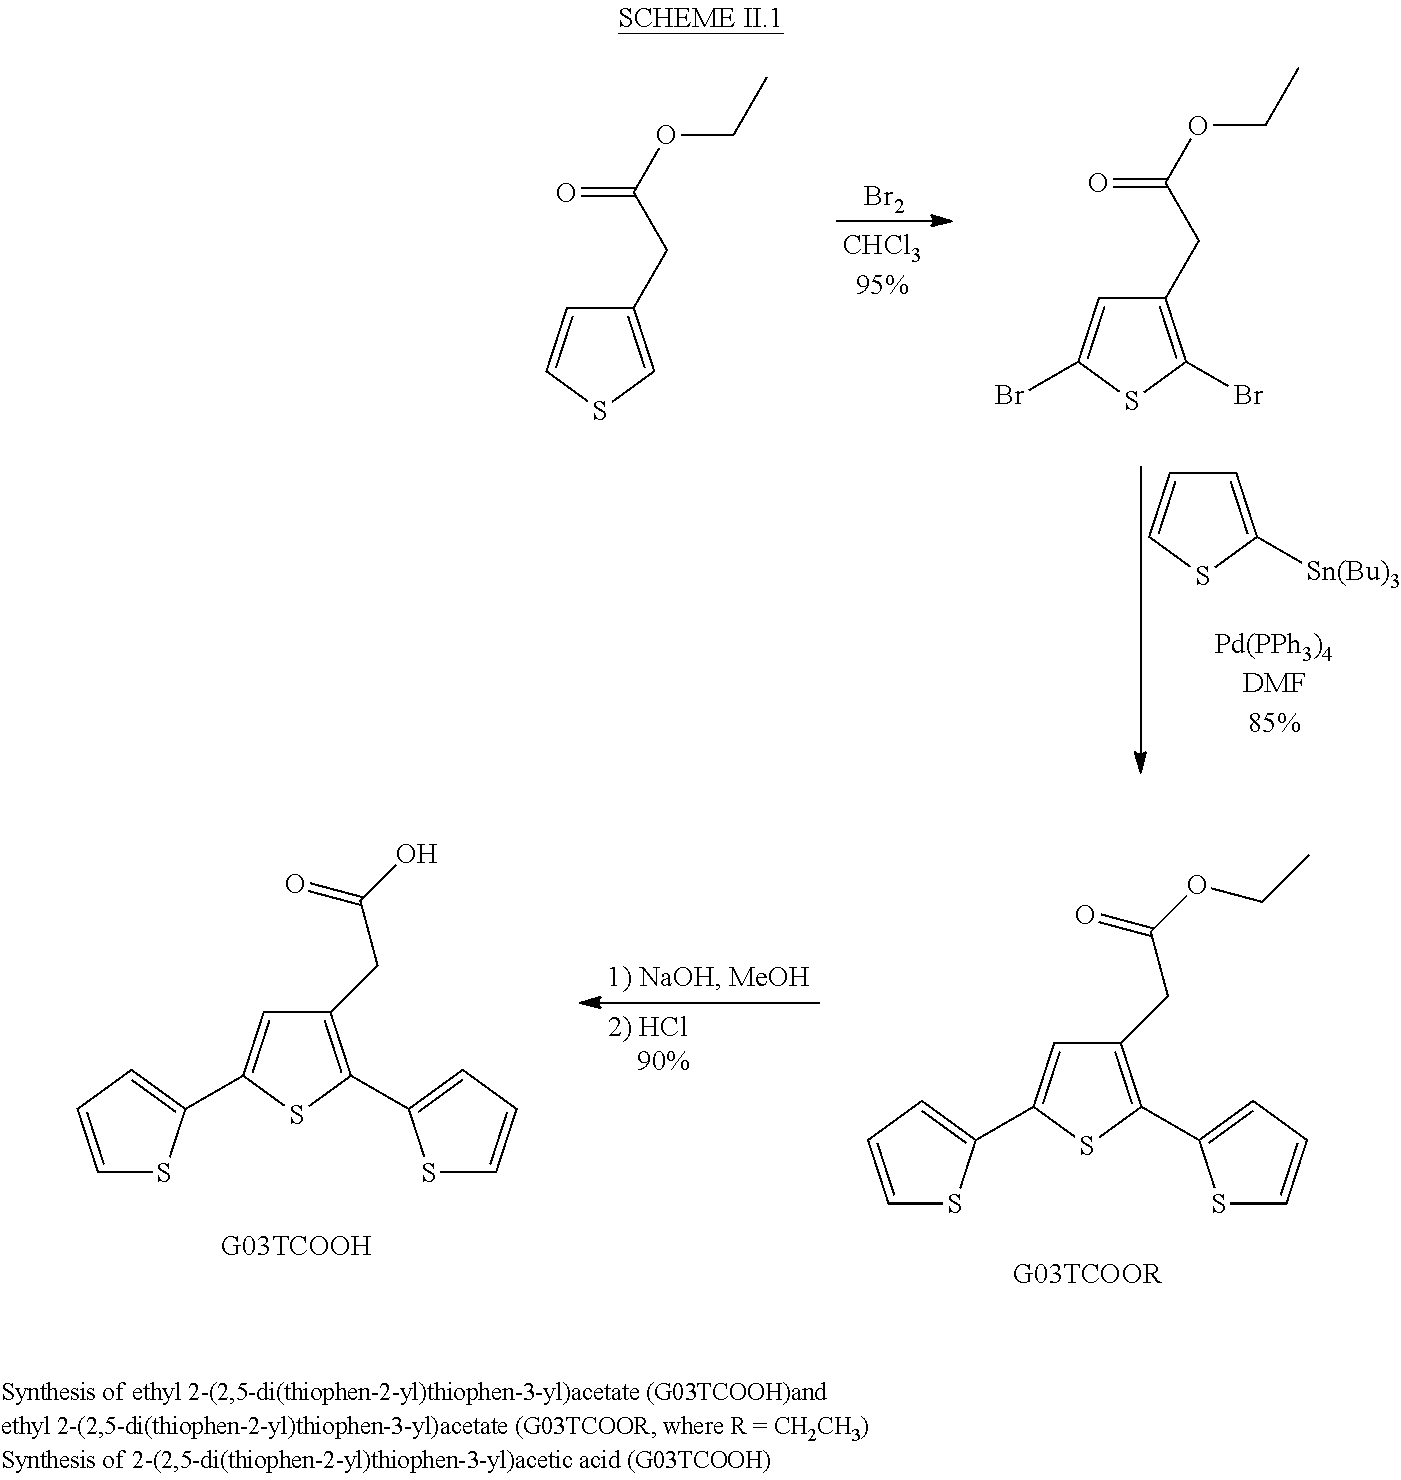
C1=C([Sn(Bu)3])SC=C1.C1(CC(OCC)=O)=CSC=C1.[Br2].C1(CC(OCC)=O)=C(Br)SC(Br)=C1.C1(CC(O)=O)=C(C2=CC=CS2)SC(C2=CC=CS2)=C1.C1(CC(OCC)=O)=C(C2=CC=CS2)SC(C2=CC=CS2)=C1
